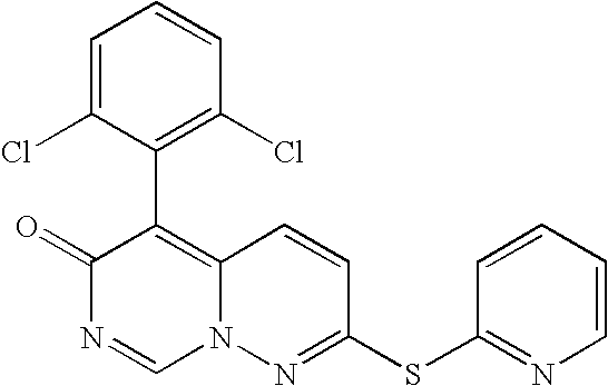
O=C1N=CN2C(=C1C1=C(Cl)C=CC=C1Cl)C=CC(SC1=NC=CC=C1)=N2
